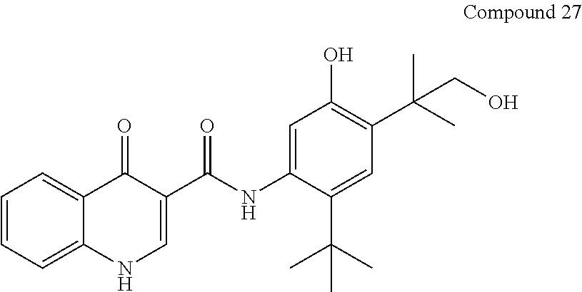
C1=CC=C2C(=C1)C(=O)C(C(NC1=CC(O)=C(C(C)(C)CO)C=C1C(C)(C)C)=O)=CN2
